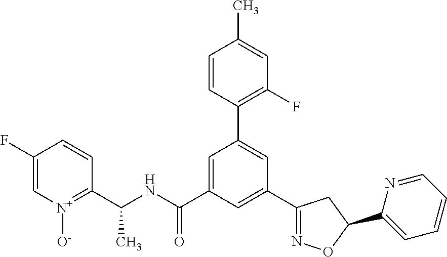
C1(C(NC(C2=CC(C3=C(F)C=C(C)C=C3)=CC(C3=NOC(C4=CC=CC=N4)C3)=C2)=O)C)=[N+]([O-])C=C(F)C=C1
